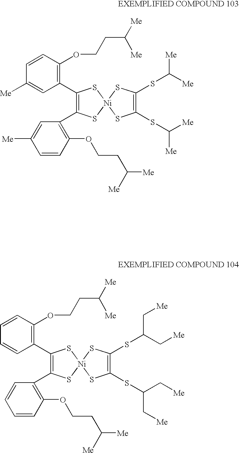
C1(C2=C(OCCC([Me])[Me])C=CC([Me])=C2)=C(C2=C(OCCC([Me])[Me])C=CC([Me])=C2)S[Ni]2(S1)SC(SC([Me])[Me])=C(SC([Me])[Me])S2.C1(C2=C(OCCC([Me])[Me])C=CC=C2)=C(C2=C(OCCC([Me])[Me])C=CC=C2)S[Ni]2(S1)SC(SC(C[Me])C[Me])=C(SC(C[Me])C[Me])S2
